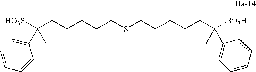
[SO3H]C(CCCCCSCCCCCC([SO3H])(C)C1=CC=CC=C1)(C1=CC=CC=C1)C
